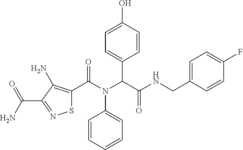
S1C(C(N(C(C(NCC2=CC=C(F)C=C2)=O)C2=CC=C(O)C=C2)C2=CC=CC=C2)=O)=C(N)C(C(N)=O)=N1
